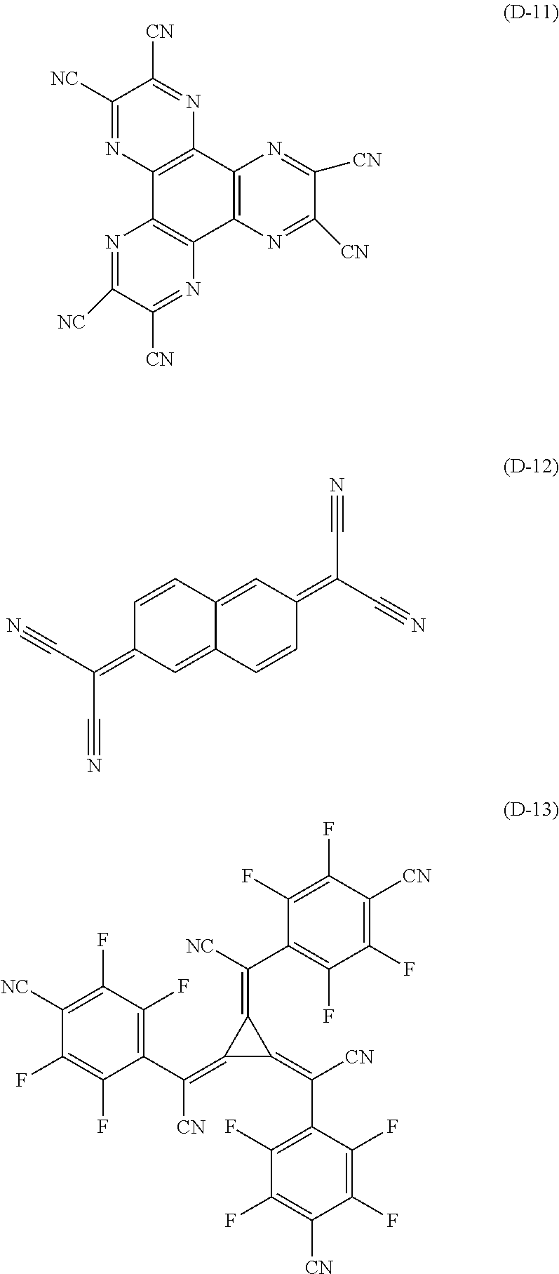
C12=C(N=C([CN])C([CN])=N1)C1=C(C3=C2N=C([CN])C([NC])=N3)N=C([NC])C([CN])=N1.C1=CC2=CC(=C(C#N)C#N)C=CC2=CC1=C(C#N)C#N.C1(F)=C(F)C(C([CN])=C2C(=C(C3=C(F)C(F)=C([CN])C(F)=C3F)[NC])C2=C(C2=C(F)C(F)=C([CN])C(F)=C2F)[CN])=C(F)C(F)=C1[NC]
